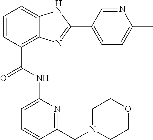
C1=CC(C(=O)NC2=CC=CC(CN3CCOCC3)=N2)=C2C(=C1)NC(C1=CC=C(C)N=C1)=N2
